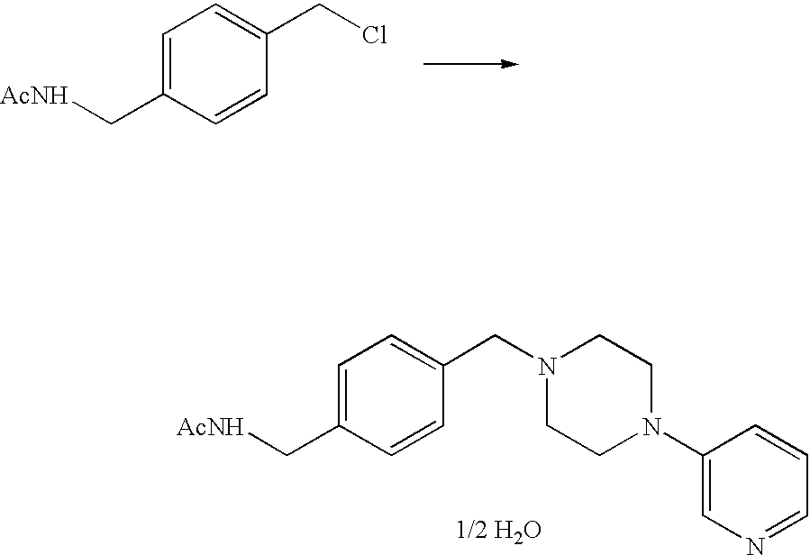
C1=C(C[AcNH])C=CC(CCl)=C1.C1=C(C[AcNH])C=CC(CN2CCN(C3=CN=CC=C3)CC2)=C1
